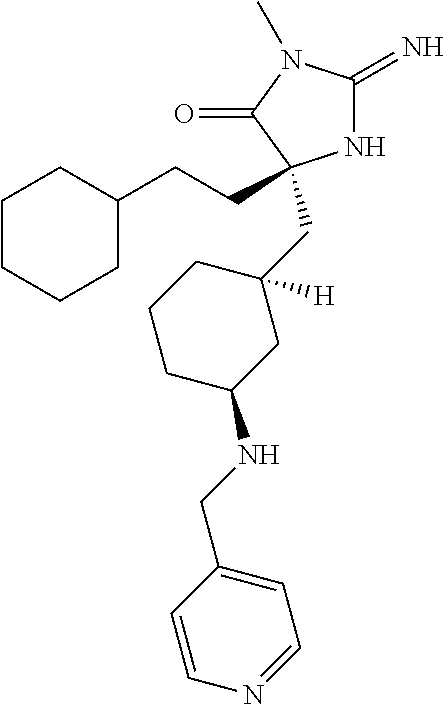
N1C(=N)N(C)C(=O)C1(CCC1CCCCC1)CC1([H])CCCC(NCC2=CC=NC=C2)C1
